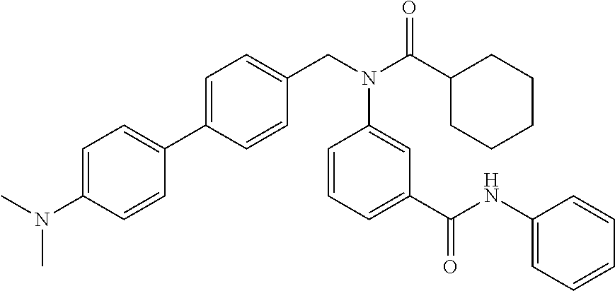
C1(C2=CC=C(CN(C(C3CCCCC3)=O)C3=CC(C(NC4=CC=CC=C4)=O)=CC=C3)C=C2)=CC=C(N(C)C)C=C1
